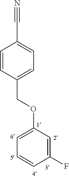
C1=C(OCC2=CC=C(C#N)C=C2)C=C(F)C=C1
